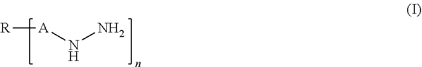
[A](NN)[R]
